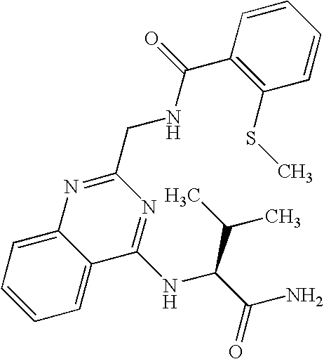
C1=CC=C2C(=C1)C(NC(C(C)C)C(N)=O)=NC(CNC(C1=C(SC)C=CC=C1)=O)=N2
